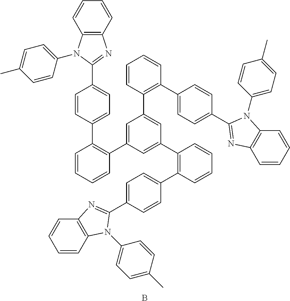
C1=CC=CC(C2=CC(C3=C(C4=CC=C(C5=NC6=C(C=CC=C6)N5C5=CC=C(C)C=C5)C=C4)C=CC=C3)=CC(C3=C(C4=CC=C(C5=NC6=C(C=CC=C6)N5C5=CC=C(C)C=C5)C=C4)C=CC=C3)=C2)=C1C1=CC=C(C2=NC3=C(C=CC=C3)N2C2=CC=C(C)C=C2)C=C1.B
